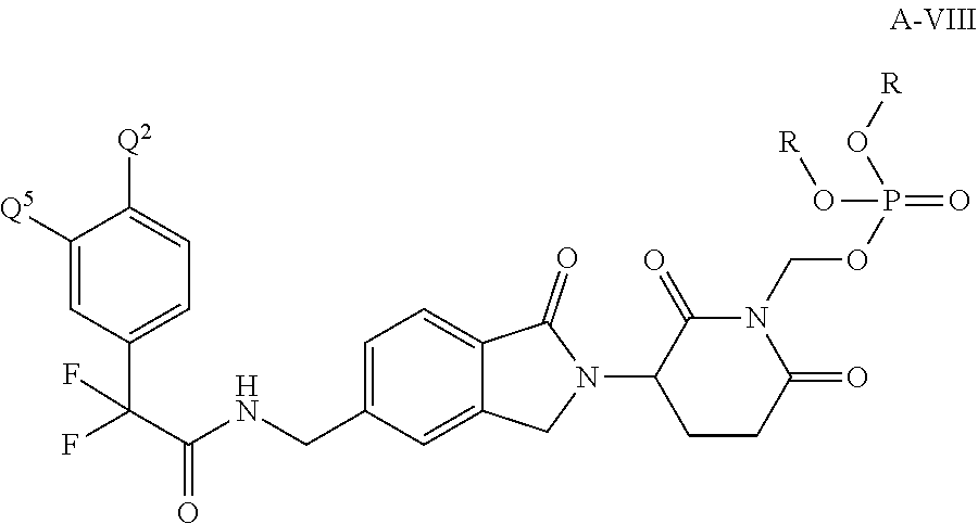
C1=C(CNC(C(C2=CC=C([Q2])C([Q5])=C2)(F)F)=O)C=C2C(=C1)C(=O)N(C1C(=O)N(COP(=O)(O[R])O[R])C(=O)CC1)C2
